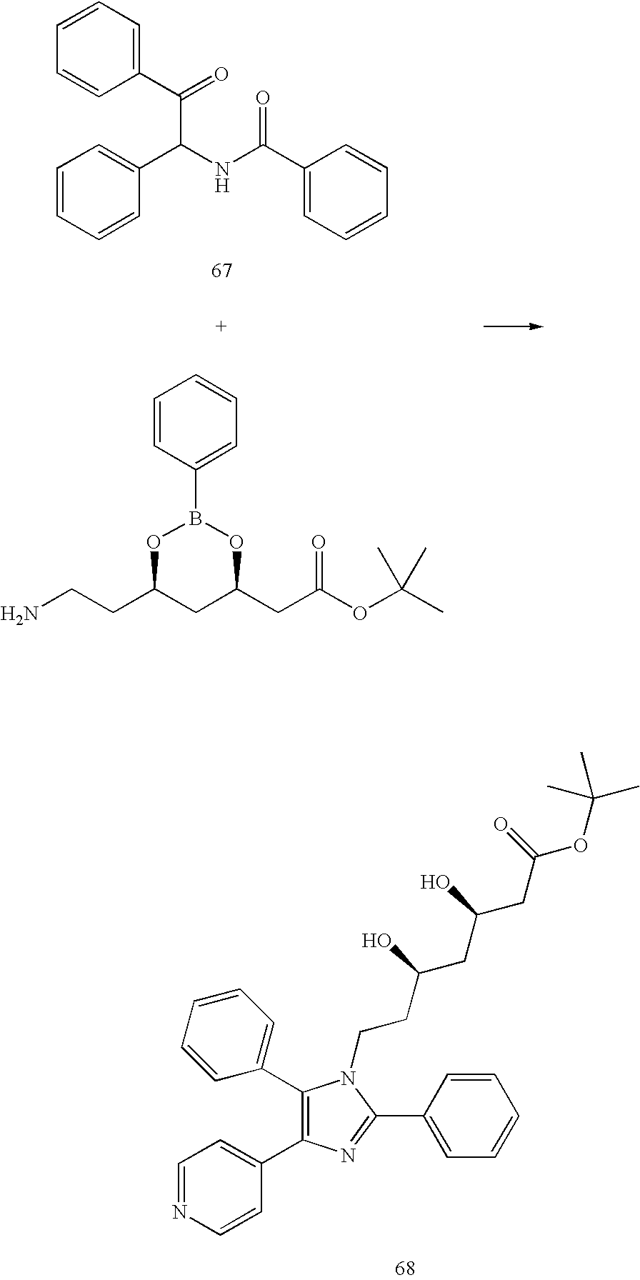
C1(C2=CC=NC=C2)=C(C2=CC=CC=C2)N(CCC(CC(O)CC(OC(C)(C)C)=O)O)C(C2=CC=CC=C2)=N1.C1=CC=CC(C(C(C2=CC=CC=C2)NC(C2=CC=CC=C2)=O)=O)=C1.C1=CC(B2OC(CC(OC(C)(C)C)=O)CC(CCN)O2)=CC=C1
